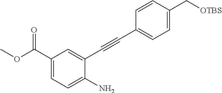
C1(C(OC)=O)=CC=C(N)C(C#CC2=CC=C(C[OTBS])C=C2)=C1
